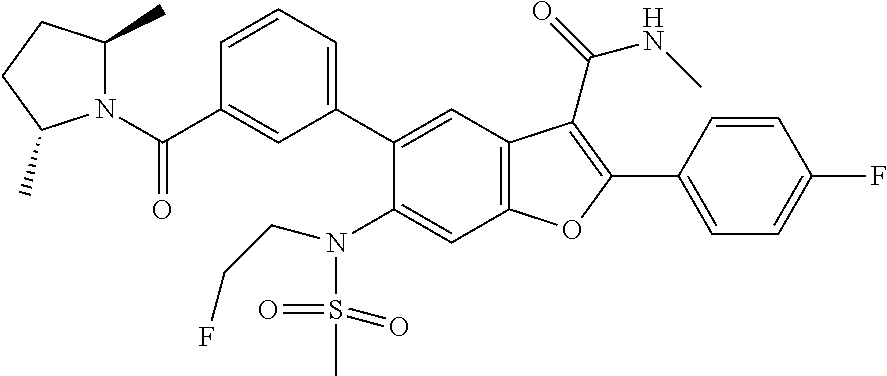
C1=CC(C2=C(C(=O)NC)C3=C(C=C(N(S(C)(=O)=O)CCF)C(C4=CC=CC(C(N5C(C)CCC5C)=O)=C4)=C3)O2)=CC=C1F
